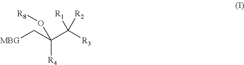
[MBG]CC(C([R3])([R2])[R1])([R4])O[R8]
